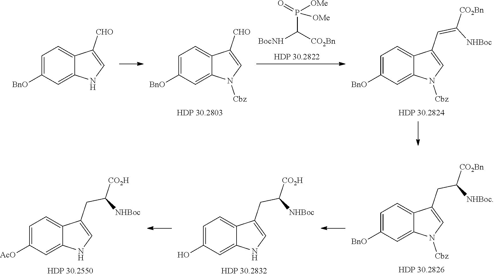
[BocNH]C([CO2Bn])P(=O)([OMe])[OMe].C1=C([BnO])C=C2C(=C1)C([CHO])=CN2.C1=C([BnO])C=C2C(=C1)C([CHO])=CN2[Cbz].C1=C([BnO])C=C2C(=C1)C(C=C([CO2Bn])[NHBoc])=CN2[Cbz].C1=C([BnO])C=C2C(=C1)C(CC([CO2Bn])[NHBoc])=CN2[Cbz].C1=C(O)C=C2C(=C1)C(CC([CO2H])[NHBoc])=CN2.C1=C([AcO])C=C2C(=C1)C(CC([CO2H])[NHBoc])=CN2
